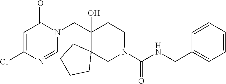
ClC1=CC(=O)N(CC2(O)CCN(C(NCC3=CC=CC=C3)=O)CC23CCCC3)C=N1
